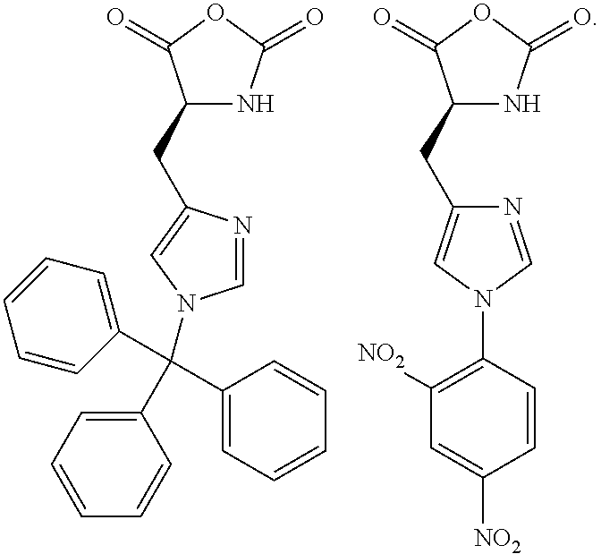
C1(CC2=CN(C(C3=CC=CC=C3)(C3=CC=CC=C3)C3=CC=CC=C3)C=N2)NC(=O)OC1=O.C1(CC2=CN(C3=C([NO2])C=C([NO2])C=C3)C=N2)NC(=O)OC1=O
